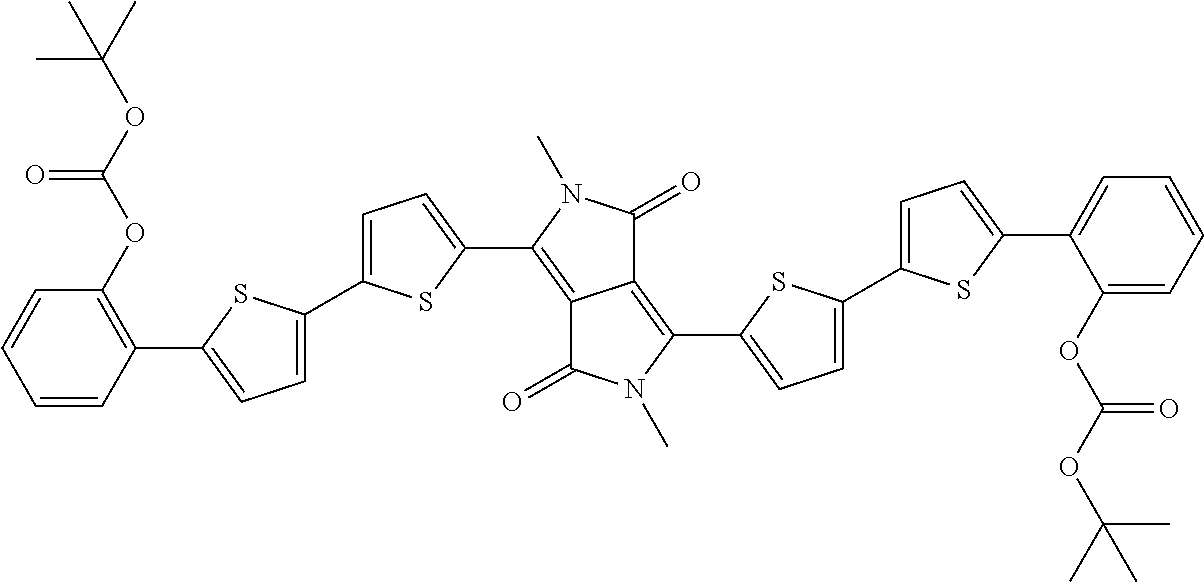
C12=C(C3=CC=C(C4=CC=C(C5=CC=CC=C5OC(=O)OC(C)(C)C)S4)S3)N(C)C(=O)C1=C(C1=CC=C(C3=CC=C(C4=C(OC(=O)OC(C)(C)C)C=CC=C4)S3)S1)N(C)C2=O
